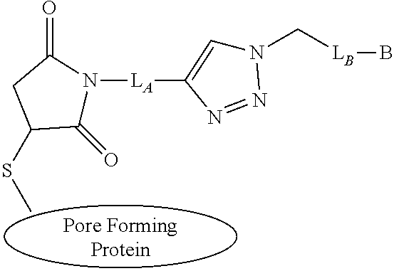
[LA](C1=CN(C[LB]B)N=N1)N1C(=O)C(SC)CC1=O
